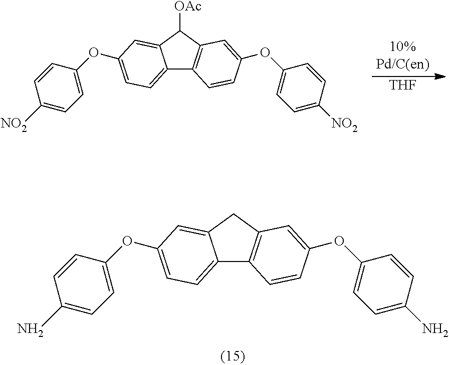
C12=CC=C(OC3=CC=C(N)C=C3)C=C1CC1=C2C=CC(OC2=CC=C(N)C=C2)=C1.C12=CC=C(OC3=CC=C([NO2])C=C3)C=C1C([OAc])C1=C2C=CC(OC2=CC=C([NO2])C=C2)=C1.[THF]
